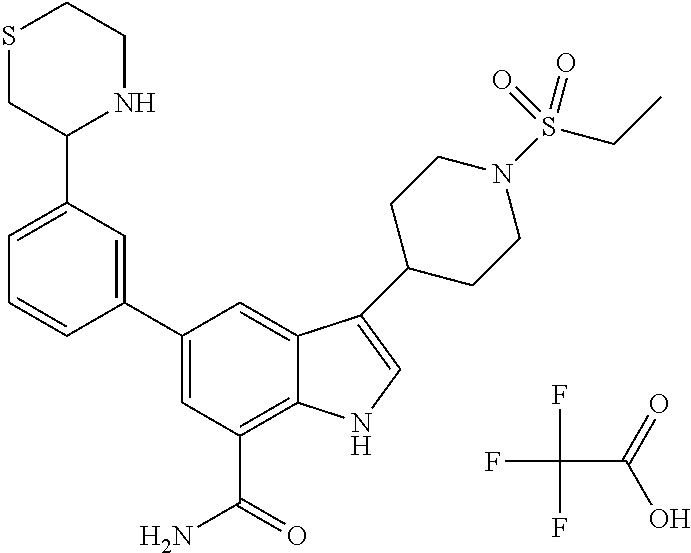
FC(C(=O)O)(F)F.C1(C2=CC(C(=O)N)=C3C(=C2)C(C2CCN(S(CC)(=O)=O)CC2)=CN3)=CC(C2NCCSC2)=CC=C1
